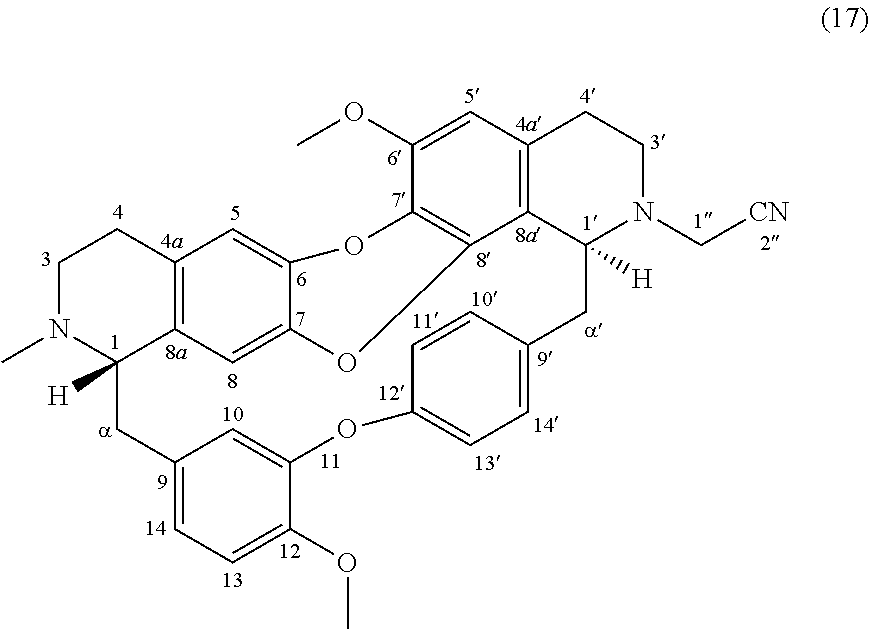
C1N(C)C2([H])C3=C(C1)C=C1C(=C3)OC3=C(O1)C(OC)=CC1=C3C([H])(N(C[CN])CC1)CC1=CC=C(OC3=CC(=CC=C3OC)C2)C=C1
